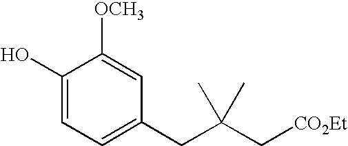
OC1=CC=C(CC(C[CO2Et])(C)C)C=C1[OCH3]
